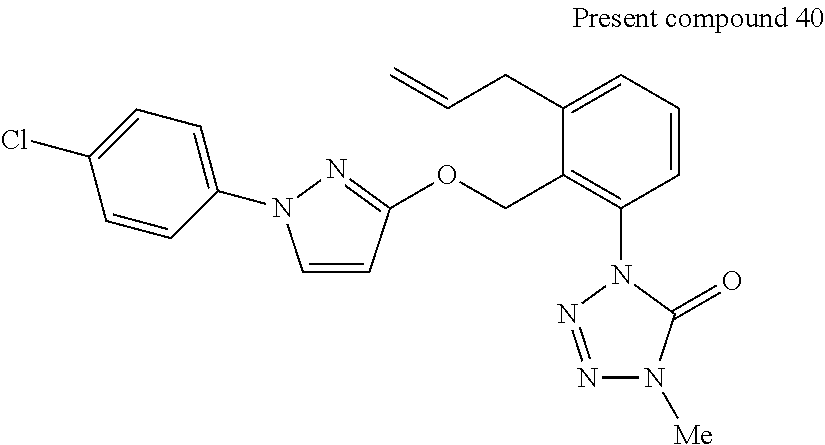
C1=CC=C(CC=C)C(COC2=NN(C3=CC=C(Cl)C=C3)C=C2)=C1N1N=NN([Me])C1=O
